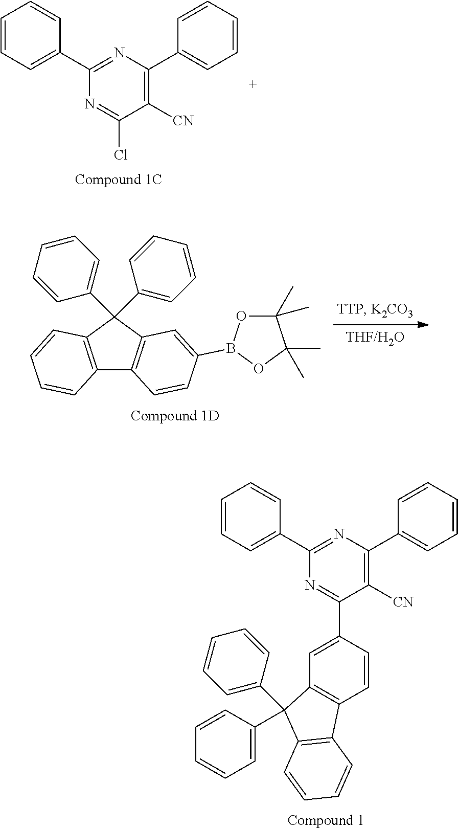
C1=CC=C(C2=NC(C3=CC=CC=C3)=C([CN])C(C3=CC4=C(C=C3)C3=C(C4(C4=CC=CC=C4)C4=CC=CC=C4)C=CC=C3)=N2)C=C1.C1=CC=C(C2=NC(C3=CC=CC=C3)=C([CN])C(Cl)=N2)C=C1.C12=C(C(C3=CC=CC=C3)(C3=CC=CC=C3)C3=C1C=CC(B1OC(C)(C)C(C)(C)O1)=C3)C=CC=C2
